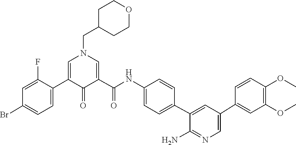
C1(C2=CC=C(Br)C=C2F)=CN(CC2CCOCC2)C=C(C(NC2=CC=C(C3=CC(C4=CC(OC)=C(OC)C=C4)=CN=C3N)C=C2)=O)C1=O
